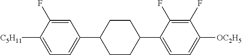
C1=C(F)C([C5H11])=CC=C1C1CCC(C2=CC=C([OC2H5])C(F)=C2F)CC1
